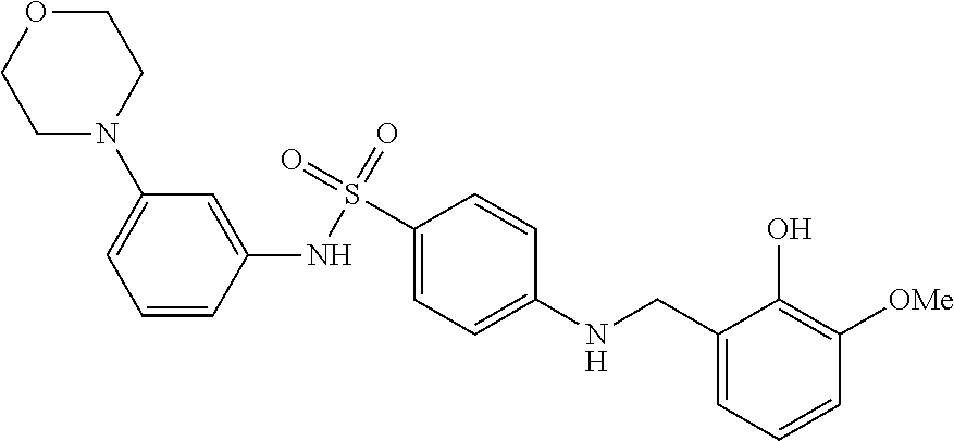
C1=C(N2CCOCC2)C=C(NS(=O)(=O)C2=CC=C(NCC3=CC=CC([OMe])=C3O)C=C2)C=C1
